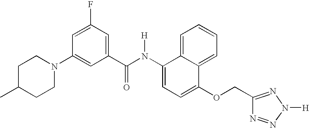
C1=C2C(=CC=C1)C(OCC1=NN([H])N=N1)=CC=C2N(C(C1=CC(F)=CC(N2CCC(C)CC2)=C1)=O)[H]
